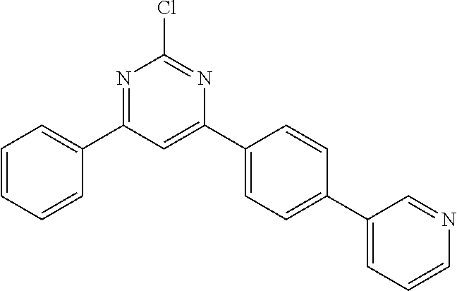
C1=CC=CC(C2=NC(Cl)=NC(C3=CC=C(C4=CC=CN=C4)C=C3)=C2)=C1
